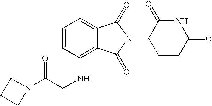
N(C1=C2C(=CC=C1)C(=O)N(C1CCC(=O)NC1=O)C2=O)CC(N1CCC1)=O
